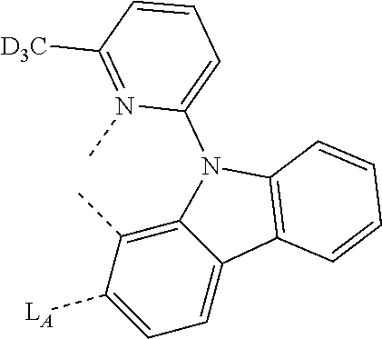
C12=C(C)C([LA])=CC=C1C1=C(N2C2=CC=CC([D3C])=N2C)C=CC=C1
